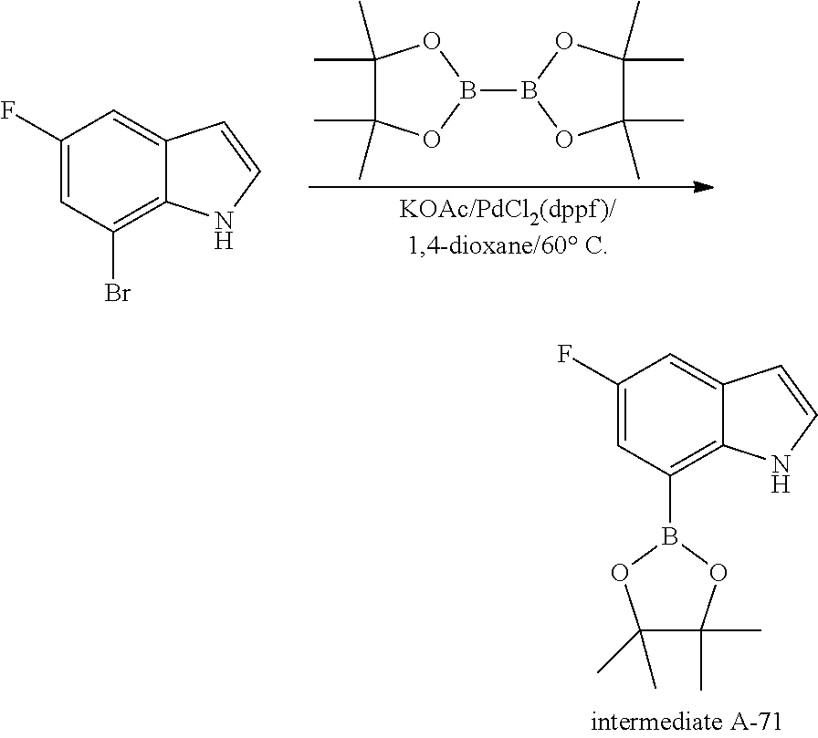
C1(F)=CC(Br)=C2C(=C1)C=CN2.C1(C)(C)C(C)(C)OB(B2OC(C)(C)C(C)(C)O2)O1.C1(F)=CC(B2OC(C)(C)C(C)(C)O2)=C2C(=C1)C=CN2
